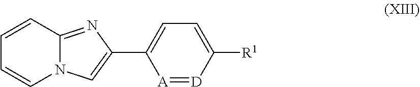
C1=CC2=NC(C3=CC=C([R1])[D]=[A]3)=CN2C=C1
